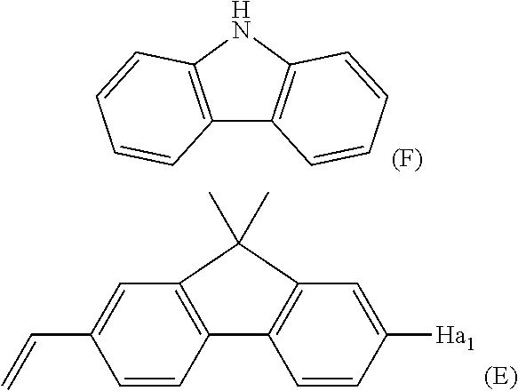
C12=C(NC3=C1C=CC=C3)C=CC=C2.[(F)].C1(C)(C)C2=C(C=CC(C=C)=C2)C2=C1C=C([Ha1])C=C2
